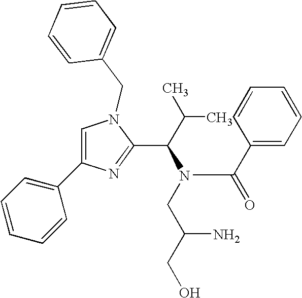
C1=C(C2=CC=CC=C2)N=C(C(C(C)C)N(CC(CO)N)C(C2=CC=CC=C2)=O)N1CC1=CC=CC=C1
